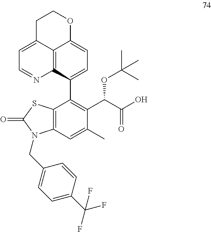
C1(C2=C(C(OC(C)(C)C)C(O)=O)C(C)=CC3=C2SC(=O)N3CC2=CC=C(C(F)(F)F)C=C2)=CC=C2C3=C1N=CC=C3CCO2
